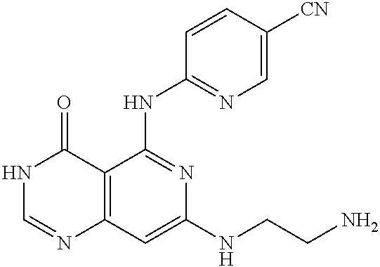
C12=C(C=C(NCCN)N=C1NC1=NC=C([CN])C=C1)N=CNC2=O
